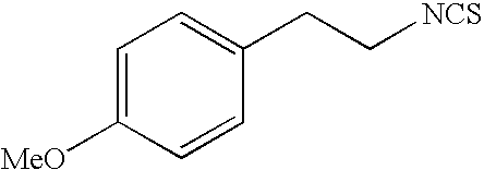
C1=C([MeO])C=CC(CC[NCS])=C1
